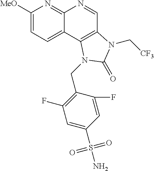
C1([MeO])=CC=C2C(=N1)N=CC1=C2N(CC2=C(F)C=C(S(N)(=O)=O)C=C2F)C(=O)N1C[CF3]
